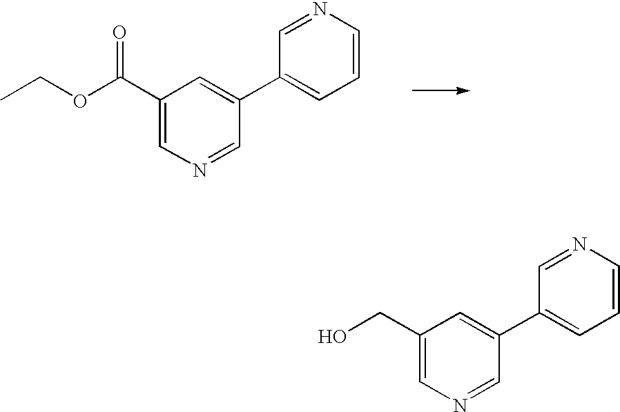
C1(C(OCC)=O)=CN=CC(C2=CC=CN=C2)=C1.C1(CO)=CN=CC(C2=CC=CN=C2)=C1
